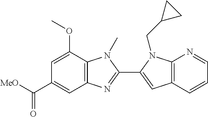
C12=C(C=CC=N1)C=C(C1=NC3=C(N1C)C(OC)=CC(C([MeO])=O)=C3)N2CC1CC1
